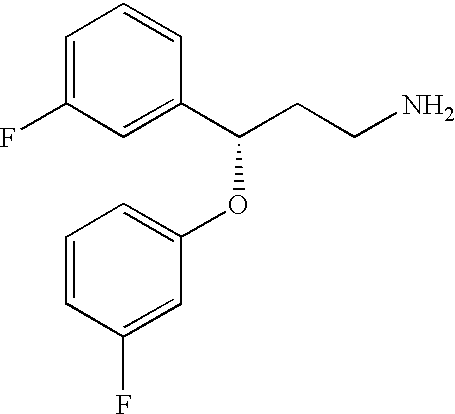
C1=C(F)C=C(C(CCN)OC2=CC=CC(F)=C2)C=C1
